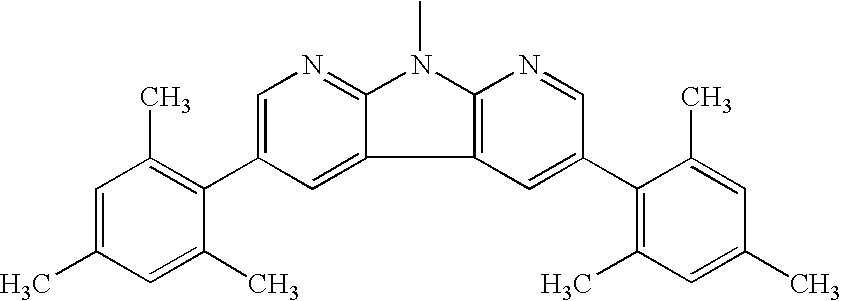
C12=C(N(C)C3=NC=C(C4=C(C)C=C(C)C=C4C)C=C13)N=CC(C1=C(C)C=C(C)C=C1C)=C2
